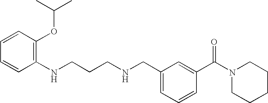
C1(NCCCNCC2=CC=CC(C(N3CCCCC3)=O)=C2)=C(OC(C)C)C=CC=C1
